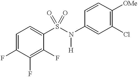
C1=C(F)C(F)=C(F)C(S(N([H])C2=CC(Cl)=C([OMe])C=C2)(=O)=O)=C1
